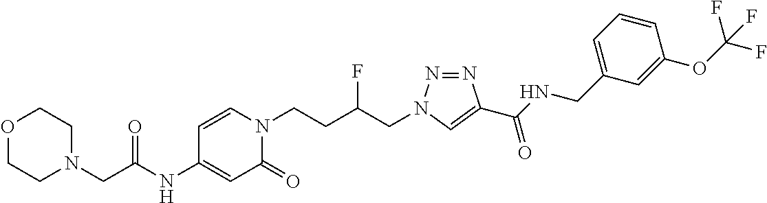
C1CN(CC(NC2=CC(=O)N(CCC(CN3N=NC(C(NCC4=CC=CC(OC(F)(F)F)=C4)=O)=C3)F)C=C2)=O)CCO1
